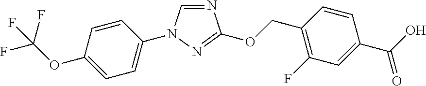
N1=CN(C2=CC=C(OC(F)(F)F)C=C2)N=C1OCC1=C(F)C=C(C(=O)O)C=C1
